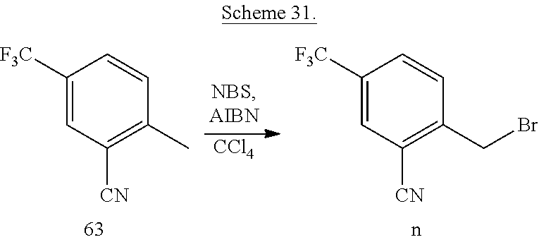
[CCl4].C1([F3C])=CC([CN])=C(CBr)C=C1.C1([F3C])=CC([CN])=C(C)C=C1
